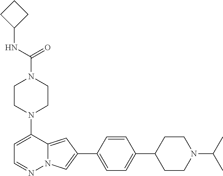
N1(C2=CC=NN3C2=CC(C2=CC=C(C4CCN(C(C)C)CC4)C=C2)=C3)CCN(C(=O)NC2CCC2)CC1
